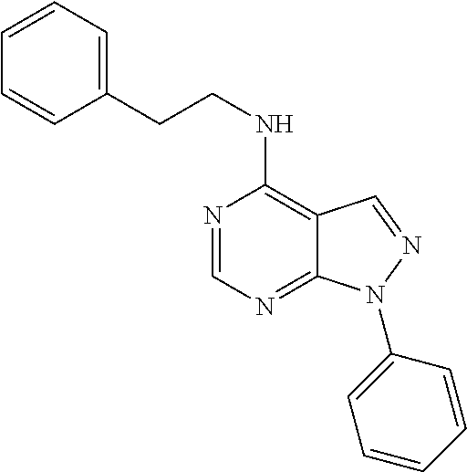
C1(CCNC2=C3C(=NC=N2)N(C2=CC=CC=C2)N=C3)=CC=CC=C1
